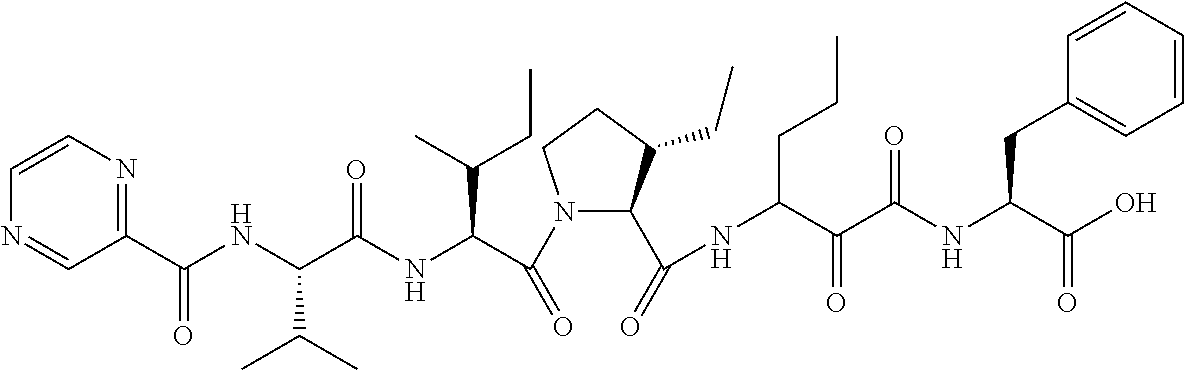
C1(C(NC(C(NC(C(N2C(C(=O)NC(C(C(NC(C(O)=O)CC3=CC=CC=C3)=O)=O)CCC)C(CC)CC2)=O)C(C)CC)=O)C(C)C)=O)=NC=CN=C1
